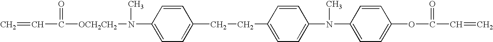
C=CC(=O)[OCH2CH2]N(C)C1=CC=C(CCC2=CC=C(N(C)C3=CC=C(OC(=O)C=C)C=C3)C=C2)C=C1
